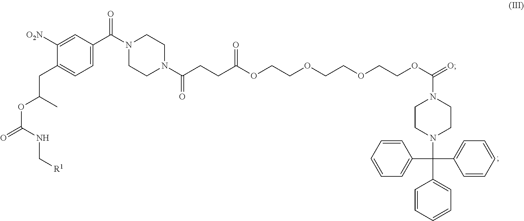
C1=C(C(N2CCN(C(CCC(OCCOCCOCCOC(=O)N3CCN(C(C4=CC=CC=C4)(C4=CC=CC=C4)C4=CC=CC=C4)CC3)=O)=O)CC2)=O)C=C([O2N])C(CC(C)OC(NC[R1])=O)=C1
